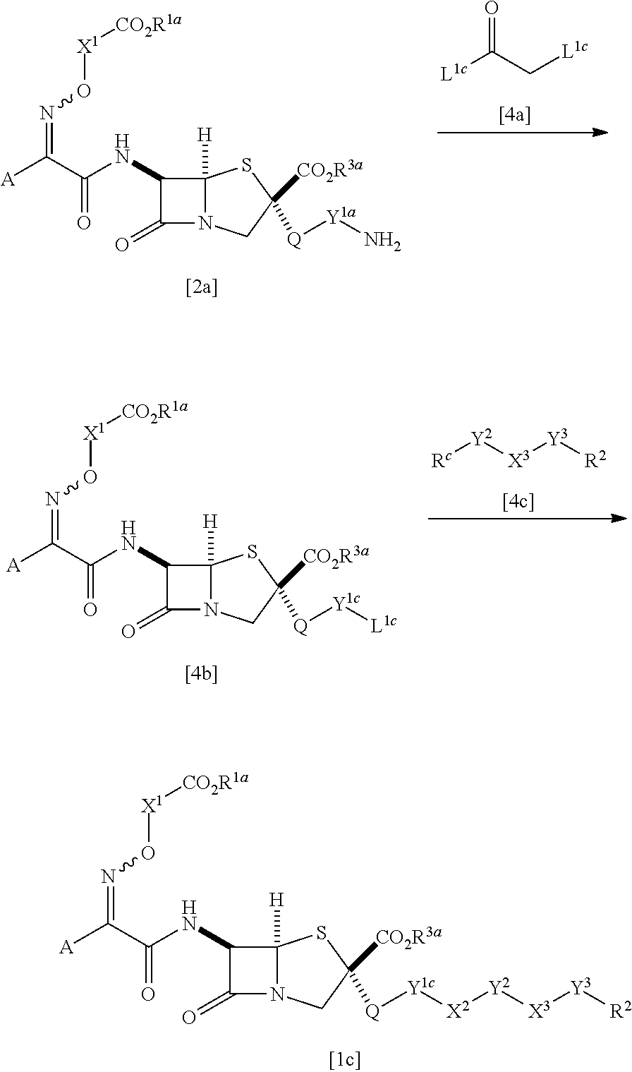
C1(NC(C([A])=NO[X1][CO2R1a])=O)C(=O)N2C1([H])SC([CO2R3a])([Q][Y1a]N)C2.[L1c]C(C[L1c])=O.C1(NC(C([A])=NO[X1][CO2R1a])=O)C(=O)N2C1([H])SC([CO2R3a])([Q][Y1c][L1c])C2.[Rc][Y2][X3][Y3][R2].C1(NC(C([A])=NO[X1][CO2R1a])=O)C(=O)N2C1([H])SC([CO2R3a])([Q][Y1c][X2][Y2][X3][Y3][R2])C2
